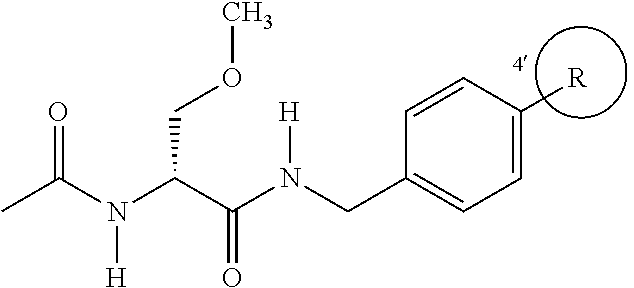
CC(N(C(C(N(CC1=CC=C([R])C=C1)[H])=O)COC)[H])=O
